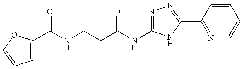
C1=C(C(=O)NCCC(=O)NC2=NN=C(C3=NC=CC=C3)N2)OC=C1
